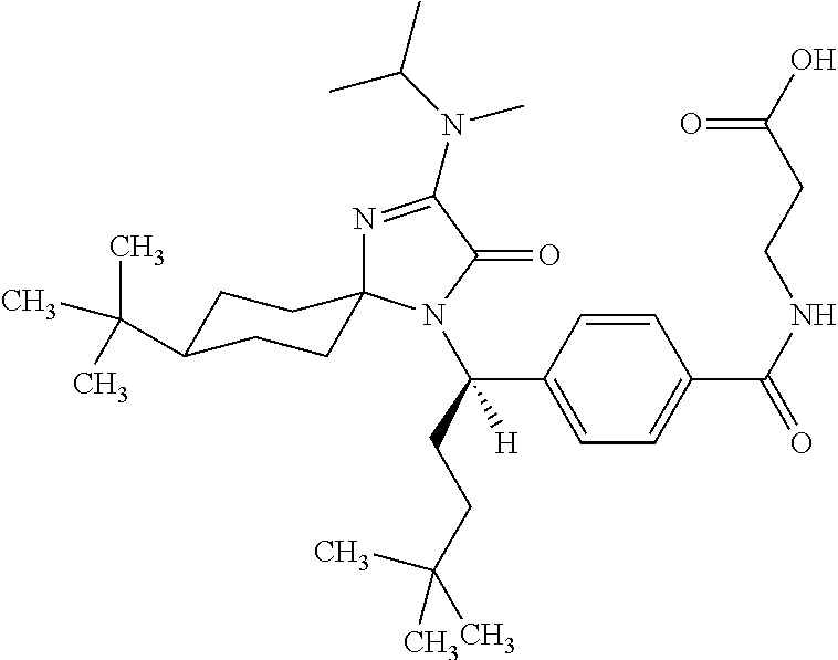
N1=C(N(C(C)C)C)C(=O)N(C(C2=CC=C(C(NCCC(O)=O)=O)C=C2)(CCC(C)(C)C)[H])C12CCC(C(C)(C)C)CC2
